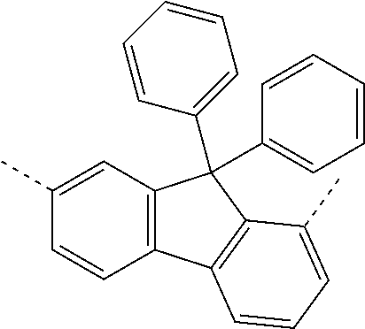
C1(C)=CC2=C(C=C1)C1=C(C2(C2=CC=CC=C2)C2=CC=CC=C2)C(C)=CC=C1
